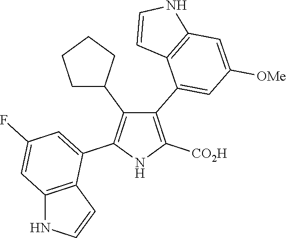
C1(C2=CC([OMe])=CC3=C2C=CN3)=C([CO2H])NC(C2=CC(F)=CC3=C2C=CN3)=C1C1CCCC1
